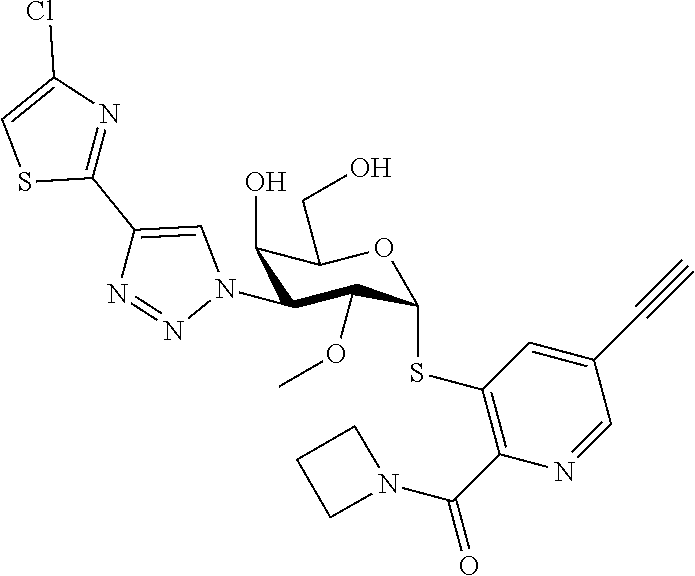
C1(O)C(N2C=C(C3=NC(Cl)=CS3)N=N2)C(OC)C(SC2=C(C(=O)N3CCC3)N=CC(C#C)=C2)OC1CO
